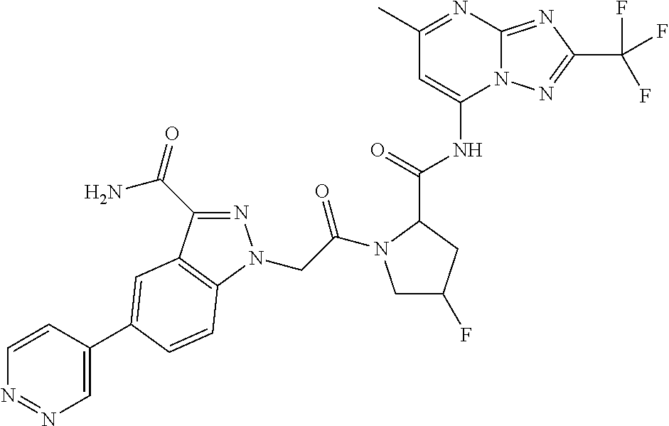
C1=CC(C2=CC3=C(N(CC(=O)N4CC(F)CC4C(NC4=CC(C)=NC5=NC(C(F)(F)F)=NN45)=O)N=C3C(N)=O)C=C2)=CN=N1
